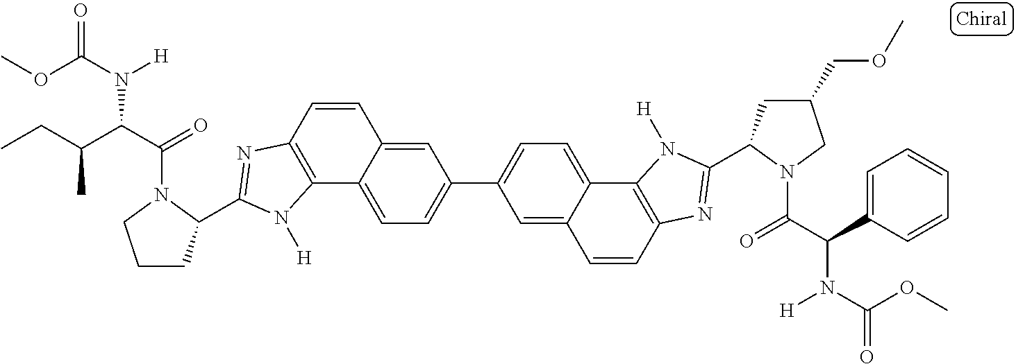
C12=CC=C(C3=CC=C4C(=C3)C=CC3=C4N([H])C(C4CC(COC)CN4C(C(C4=CC=CC=C4)N(C(OC)=O)[H])=O)=N3)C=C1C=CC1=C2N([H])C(C2CCCN2C(C(C(CC)C)N(C(OC)=O)[H])=O)=N1
